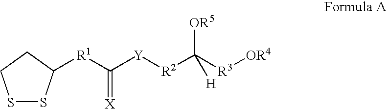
S1SC([R1]C([Y][R2]C([R3][OR4])([OR5])[H])=[X])CC1
